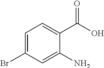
C1=C(Br)C=C(N)C(C(O)=O)=C1
